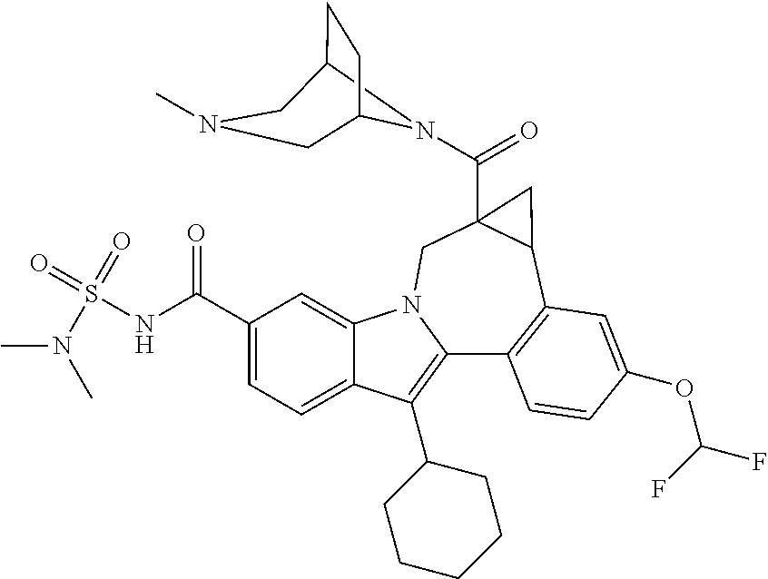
C12N(C(C34C(C5=C(C6=C(C7CCCCC7)C7=CC=C(C(NS(=O)(=O)N(C)C)=O)C=C7N6C3)C=CC(OC(F)F)=C5)C4)=O)C(CC1)CN(C)C2
